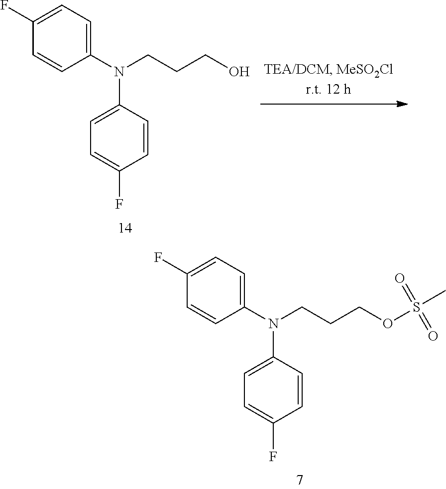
C1(N(CCCO)C2=CC=C(F)C=C2)=CC=C(F)C=C1.C1(N(CCCOS(C)(=O)=O)C2=CC=C(F)C=C2)=CC=C(F)C=C1
